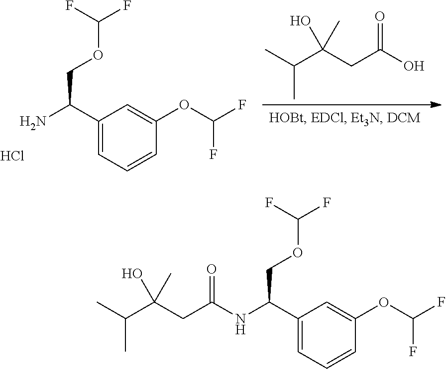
C1=C(OC(F)F)C=CC=C1C(N)COC(F)F.Cl.CC(C(CC(O)=O)(C)O)C.C1=C(OC(F)F)C=CC=C1C(NC(CC(C(C)C)(O)C)=O)COC(F)F
